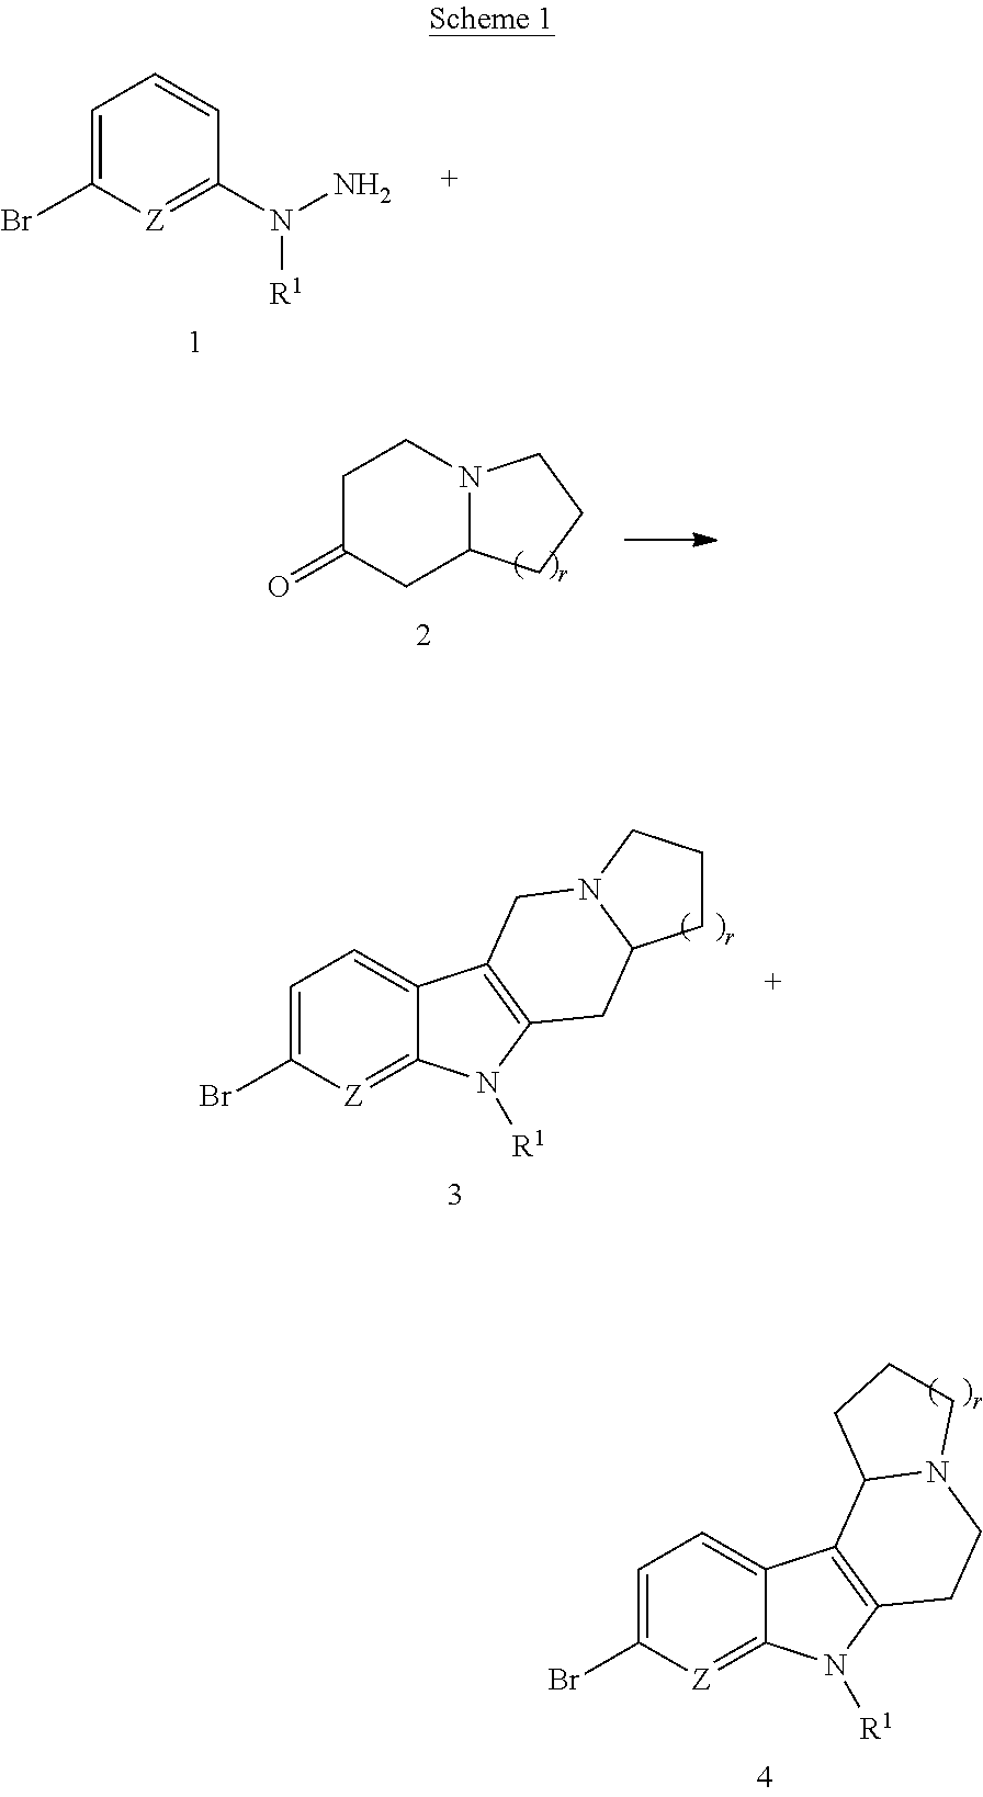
C1=C(Br)[Z]=C(N(N)[R1])C=C1.C1C(=O)CC2N(C1)CCC2.C1=C(Br)[Z]=C2C(=C1)C1=C(N2[R1])CC2N(C1)CCC2.C1=C(Br)[Z]=C2C(=C1)C1=C(N2[R1])CCN2C1CCC2
